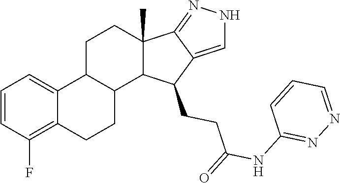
C1=CC(F)=C2C(=C1)C1CCC3(C)C4=NNC=C4C(CCC(NC4=NN=CC=C4)=O)C3C1CC2
